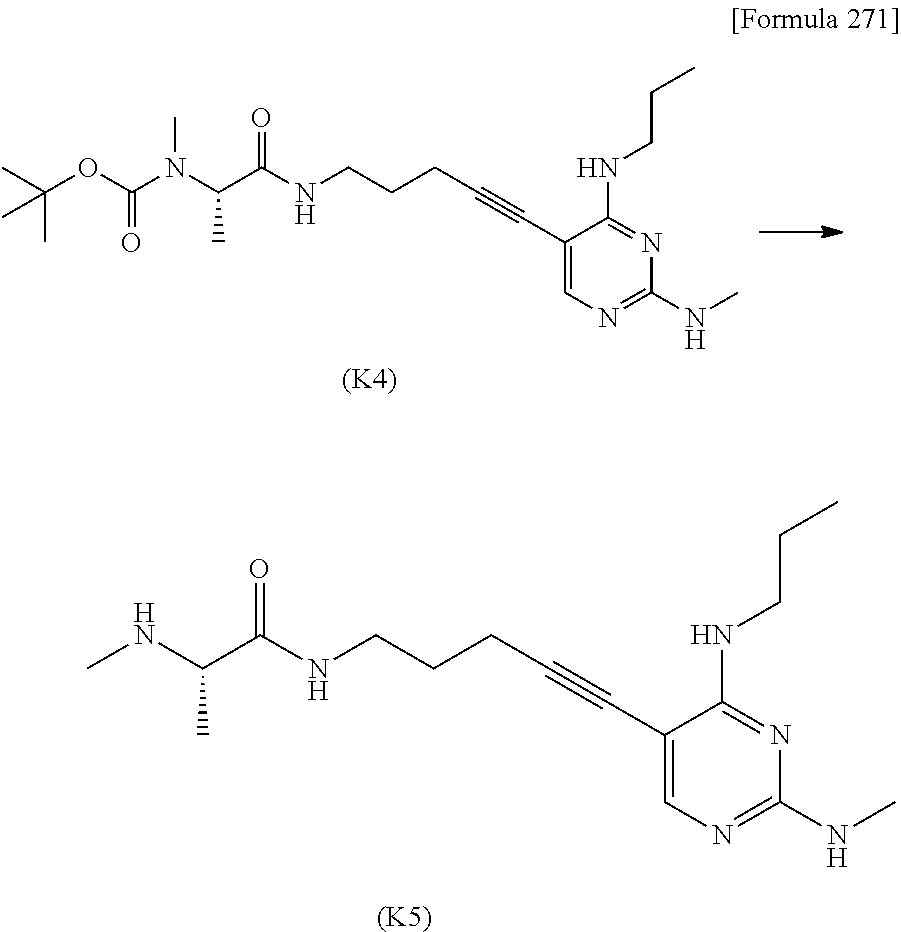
[(K5)].CNC(C)C(NCCCC#CC1=CN=C(NC)N=C1NCCC)=O.[(K4)].C(C)(OC(=O)N(C(C)C(NCCCC#CC1=CN=C(NC)N=C1NCCC)=O)C)(C)C
